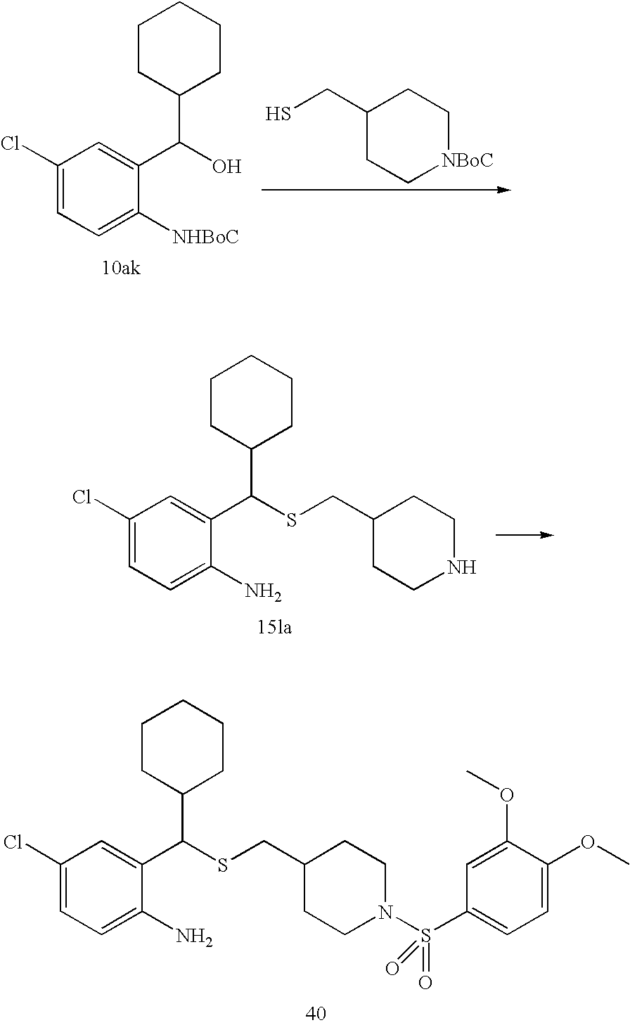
C1(Cl)=CC=C([NHBoC])C(C(O)C2CCCCC2)=C1.C1(CS)CC[NBoC]CC1.C1(Cl)=CC=C(N)C(C(SCC2CCNCC2)C2CCCCC2)=C1.C1(Cl)=CC=C(N)C(C(SCC2CCN(S(C3=CC=C(OC)C(OC)=C3)(=O)=O)CC2)C2CCCCC2)=C1
